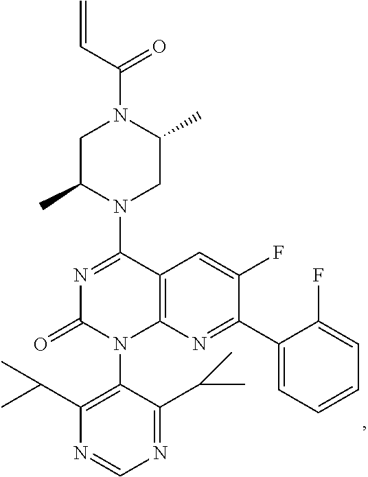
C12=C(N=C(C3=CC=CC=C3F)C(F)=C1)N(C1=C(C(C)C)N=CN=C1C(C)C)C(=O)N=C2N1CC(C)N(C(C=C)=O)CC1C
